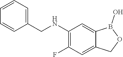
C1(NCC2=CC=CC=C2)=C(F)C=C2C(=C1)B(O)OC2
